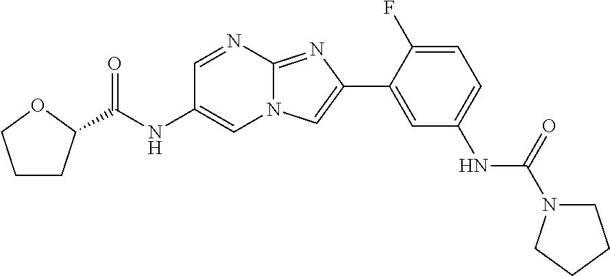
C1=NC2=NC(C3=CC(NC(=O)N4CCCC4)=CC=C3F)=CN2C=C1NC(=O)C1CCCO1
